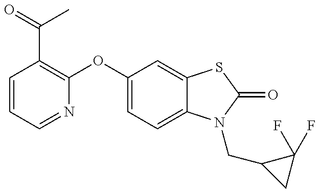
C1(OC2=CC=C3C(=C2)SC(=O)N3CC2CC2(F)F)=C(C(=O)C)C=CC=N1
